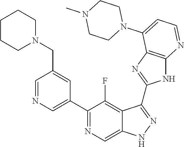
C1=NC=C(C2=NC=C3C(=C2F)C(C2=NC4=C(N2)N=CC=C4N2CCN(C)CC2)=NN3)C=C1CN1CCCCC1
